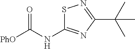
[PhO]C(NC1=NC(C(C)(C)C)=NS1)=O
